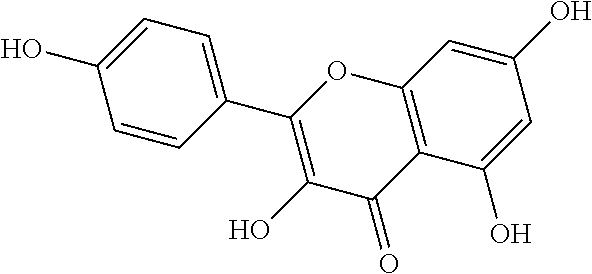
C1=CC(C2=C(O)C(=O)C3=C(O2)C=C(O)C=C3O)=CC=C1O
